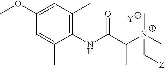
[Y].C1=C(C)C(NC(C([N+](C[Z])(C)C)C)=O)=C(C)C=C1OC
